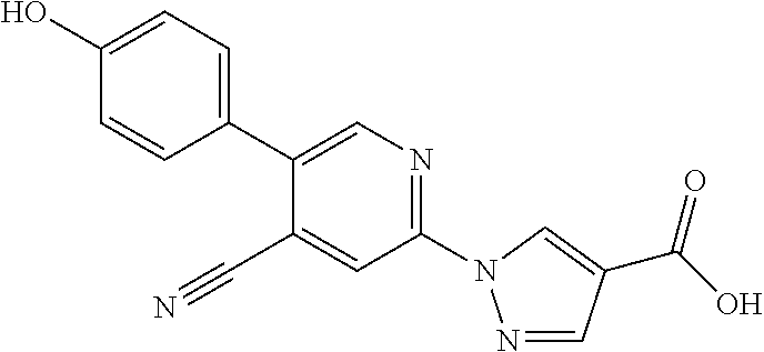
C1=CC(C2=CN=C(N3N=CC(C(=O)O)=C3)C=C2C#N)=CC=C1O
